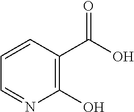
C1=CC=NC(O)=C1C(O)=O
